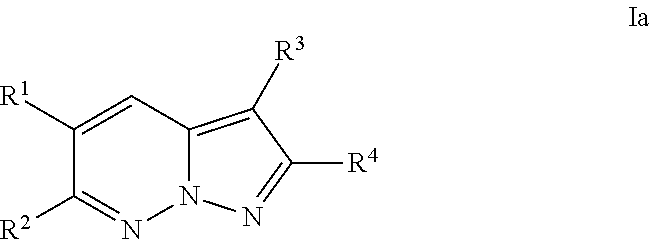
C1([R1])=CC2=C([R3])C([R4])=NN2N=C1[R2]
